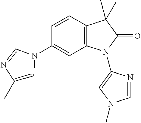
C12=C(C=CC(N3C=NC(C)=C3)=C1)C(C)(C)C(=O)N2C1=CN(C)C=N1
